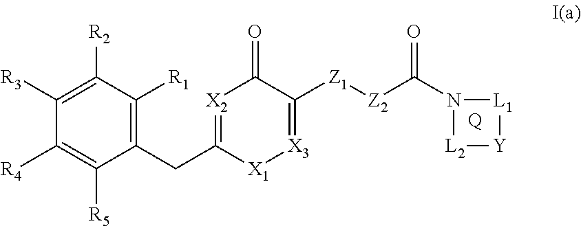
C1(CC2=[X2]C(=O)C([Z1][Z2]C(N3[L2][Y][L1]3)=O)=[X3][X1]2)=C([R1])C([R2])=C([R3])C([R4])=C1[R5].[Q]
